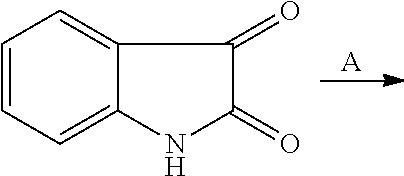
C1=CC=C2C(=C1)C(=O)C(=O)N2.[A]
